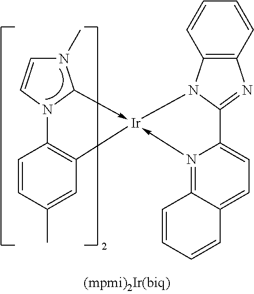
C1=CC(C)=CC2=C1N1C(->[Ir]23-N2=C4C(=CC=C2C2=NC5=C(N23)C=CC=C5)C=CC=C4)N(C)C=C1
